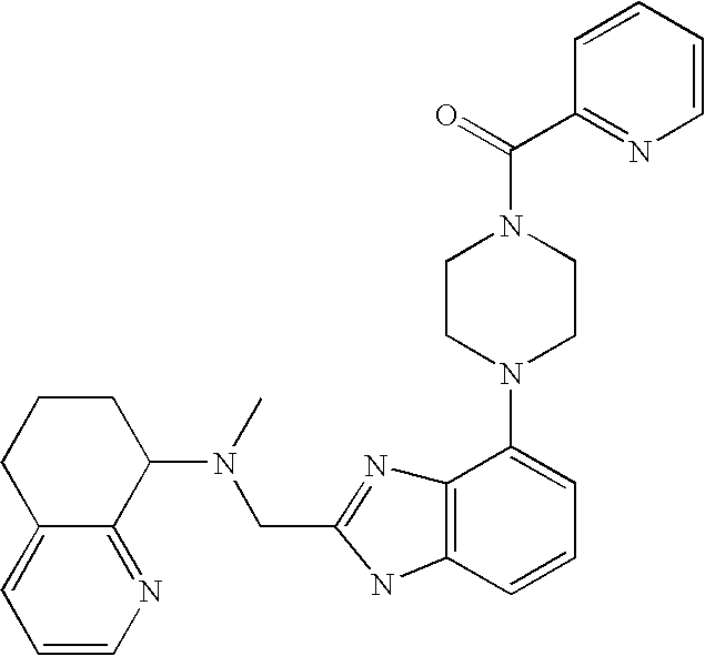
C1=CN=C2C(=C1)CCCC2N(CC1=NC2=C(C=CC=C2N2CCN(C(C3=NC=CC=C3)=O)CC2)N1)C
